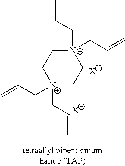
[N+]1(CC=C)(CC=C)CC[N+](CC=C)(CC=C)CC1.[X].[X]
